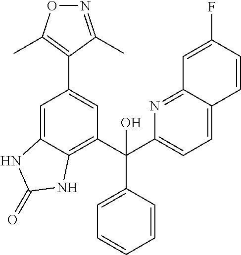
O1N=C(C)C(C2=CC(C(C3=CC=CC=C3)(C3=CC=C4C(=N3)C=C(F)C=C4)O)=C3C(=C2)NC(=O)N3)=C1C
